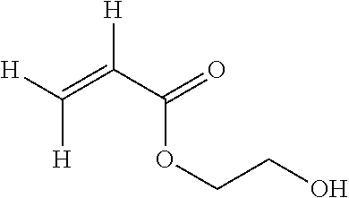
[H]C(=C([H])C(=O)OCCO)[H]
